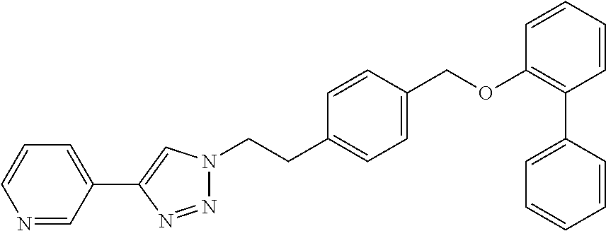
C1=CC(COC2=C(C3=CC=CC=C3)C=CC=C2)=CC=C1CCN1N=NC(C2=CC=CN=C2)=C1
